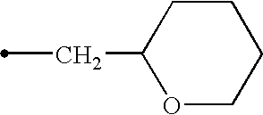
C(C)C1OCCCC1
